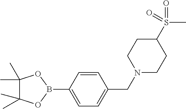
C1(C)(C)C(C)(C)OB(C2=CC=C(CN3CCC(S(C)(=O)=O)CC3)C=C2)O1
